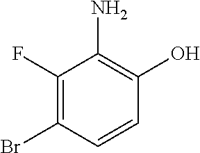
C1(F)=C(Br)C=CC(O)=C1N
